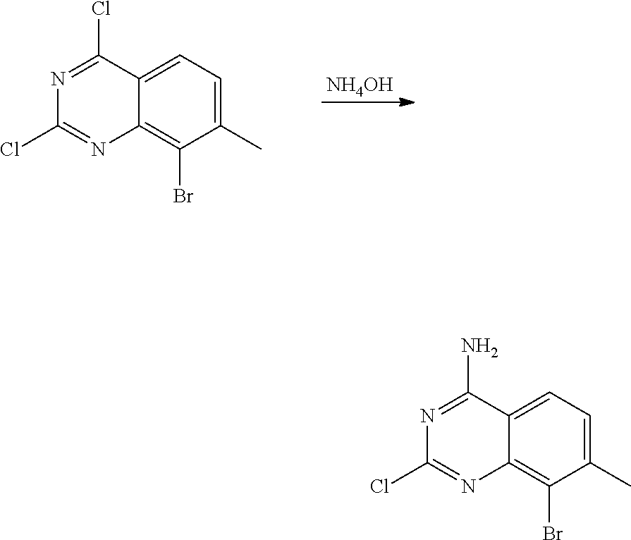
[NH4OH].N1=C(Cl)C2=CC=C(C)C(Br)=C2N=C1Cl.N1=C(N)C2=CC=C(C)C(Br)=C2N=C1Cl
